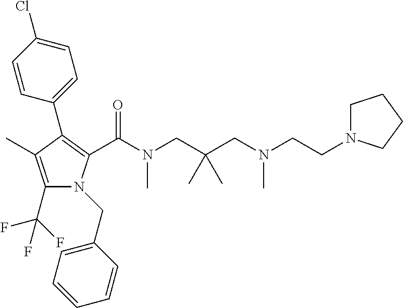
C1(C2=C(C(=O)N(C)CC(CN(CCN3CCCC3)C)(C)C)N(CC3=CC=CC=C3)C(C(F)(F)F)=C2C)=CC=C(Cl)C=C1
